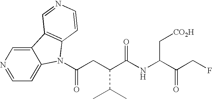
C12=CN=CC=C1N(C(=O)CC(C(C)C)C(NC(C[CO2H])C(CF)=O)=O)C1=C2C=NC=C1
